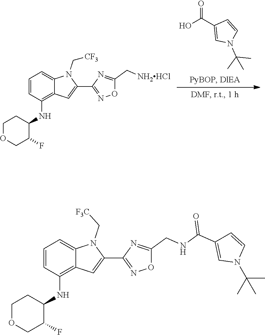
O=C(C1=CN(C(C)(C)C)C=C1)O.C1OCC(F)C(NC2=C3C(=CC=C2)N(C[CF3])C(C2=NOC(C[NH2HCl])=N2)=C3)C1.C1OCC(F)C(NC2=C3C(=CC=C2)N(C[F3C])C(C2=NOC(CNC(C4=CN(C(C)(C)C)C=C4)=O)=N2)=C3)C1
